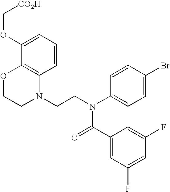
C1=CC=C(OC[CO2H])C2=C1N(CCN(C1=CC=C(Br)C=C1)C(=O)C1=CC(F)=CC(F)=C1)CCO2
